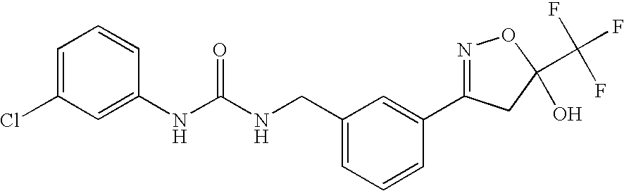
N(C(NCC1=CC=CC(C2=NOC(C(F)(F)F)(O)C2)=C1)=O)C1=CC(Cl)=CC=C1
